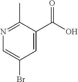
N1=C(C)C(C(O)=O)=CC(Br)=C1
